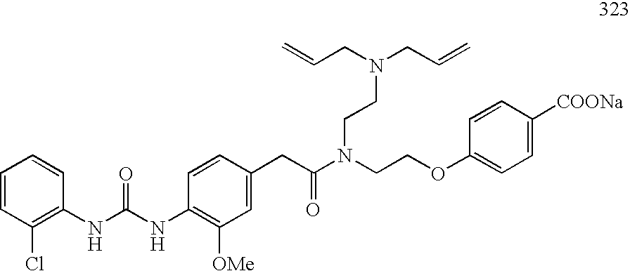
O(CCN(C(CC1=CC([OMe])=C(NC(=O)NC2=C(Cl)C=CC=C2)C=C1)=O)CCN(CC=C)CC=C)C1=CC=C([COONa])C=C1
